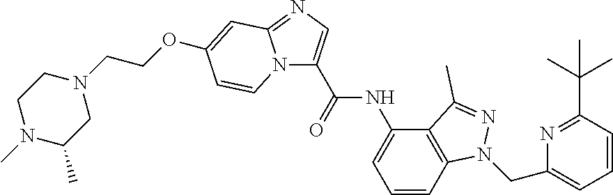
N12C(C(NC3=CC=CC4=C3C(C)=NN4CC3=CC=CC(C(C)(C)C)=N3)=O)=CN=C1C=C(OCCN1CCN(C)C(C)C1)C=C2
